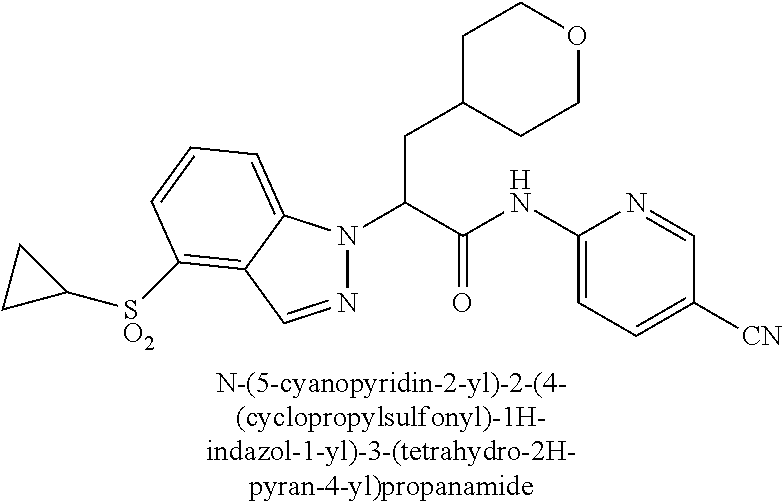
C1C(CC(N2N=CC3=C([SO2]C4CC4)C=CC=C23)C(NC2=CC=C([CN])C=N2)=O)CCOC1
